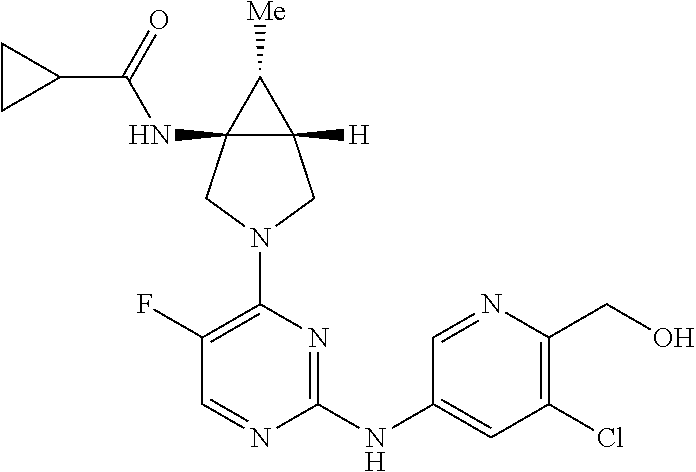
C12(NC(C3CC3)=O)C([H])(C1[Me])CN(C1=C(F)C=NC(NC3=CC(Cl)=C(CO)N=C3)=N1)C2
